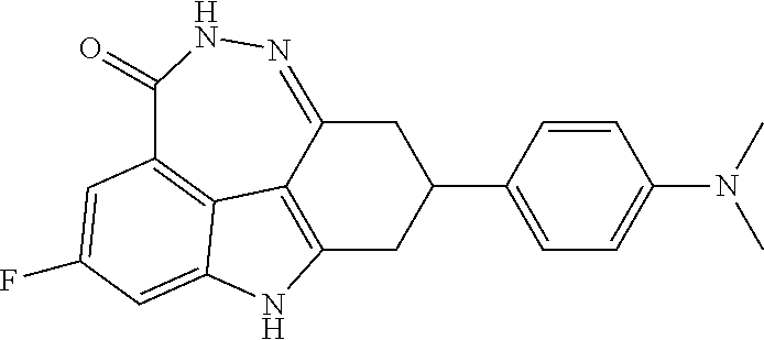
C12=C3C(=NNC(=O)C4=C3C(=CC(F)=C4)N1)CC(C1=CC=C(N(C)C)C=C1)C2
